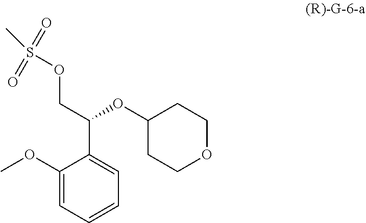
O(C1CCOCC1)C(C1=CC=CC=C1OC)COS(=O)(=O)C
